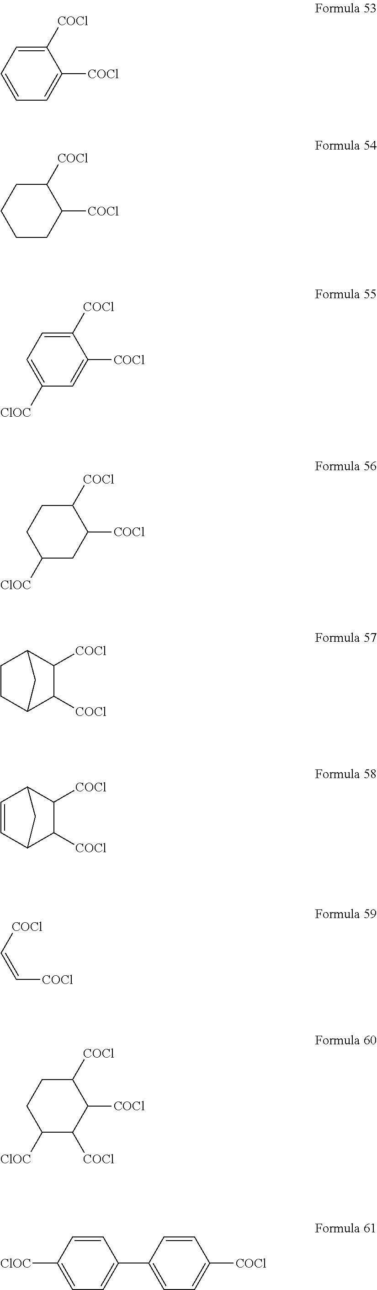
C1=CC=C([COCl])C([COCl])=C1.C1CCC([COCl])C([COCl])C1.C1=C([ClOC])C=C([COCl])C([COCl])=C1.C1C([ClOC])CC([COCl])C([COCl])C1.C1CC2C([COCl])C([COCl])C1C2.C1=CC2C([COCl])C([COCl])C1C2.C(=C[COCl])[COCl].C1C([ClOC])C([COCl])C([COCl])C([COCl])C1.C1([ClOC])=CC=C(C2=CC=C([COCl])C=C2)C=C1
